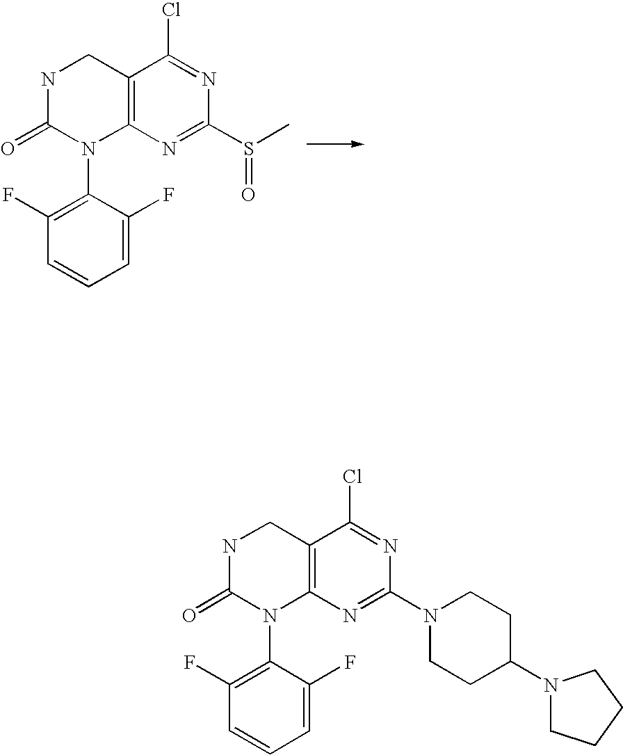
C1(S(C)=O)=NC2=C(C(Cl)=N1)CNC(=O)N2C1=C(F)C=CC=C1F.C1(N2CCC(N3CCCC3)CC2)=NC2=C(C(Cl)=N1)CNC(=O)N2C1=C(F)C=CC=C1F
